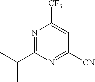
N1=C(C(C)C)N=C([CN])C=C1[CF3]
